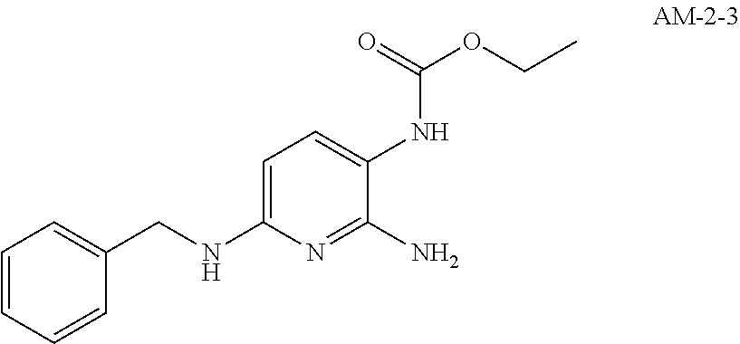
C1=CC=CC(CNC2=CC=C(NC(=O)OCC)C(N)=N2)=C1
